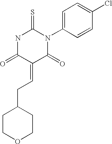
ClC1=CC=C(N2C(=O)C(=CCC3CCOCC3)C(=O)NC2=S)C=C1
